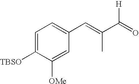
C1=C([TBSO])C([OMe])=CC(C=C(C(=O)[H])C)=C1
